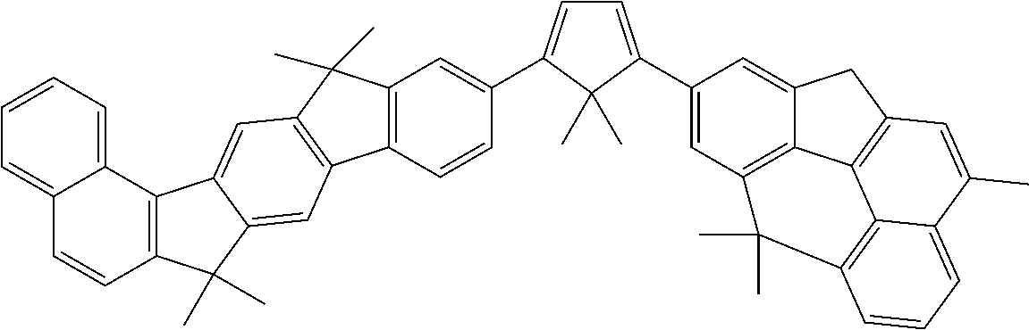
C12=C(C=CC(C3=CC=C(C4=CC5=C6C(=C4)CC4=C6C6=C(C=CC=C6C(C)=C4)C5(C)C)C3(C)C)=C1)C1=C(C2(C)C)C=C2C(=C1)C(C)(C)C1=C2C2=CC=CC=C2C=C1
